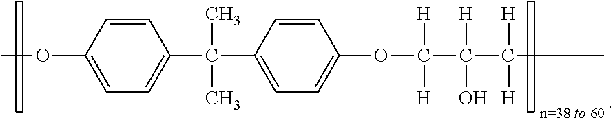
COC1=CC=C(C(C2=CC=C(OC(C(C(C)([H])[H])([H])O)([H])[H])C=C2)(C)C)C=C1
